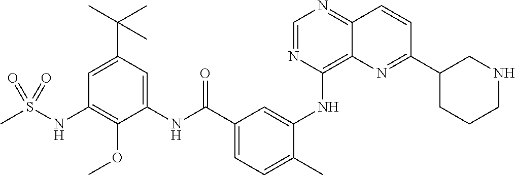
C1=NC(NC2=CC(C(NC3=CC(C(C)(C)C)=CC(NS(C)(=O)=O)=C3OC)=O)=CC=C2C)=C2C(=N1)C=CC(C1CCCNC1)=N2
